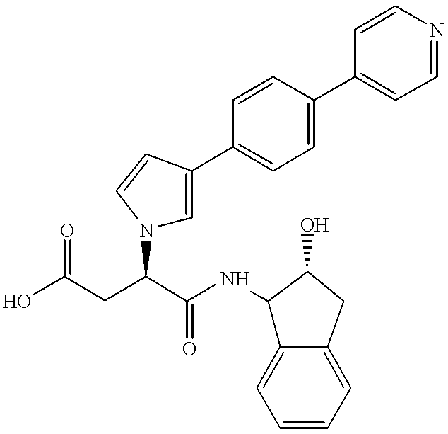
C(CC(C(NC1C2=CC=CC=C2CC1O)=O)N1C=C(C2=CC=C(C3=CC=NC=C3)C=C2)C=C1)(=O)O
